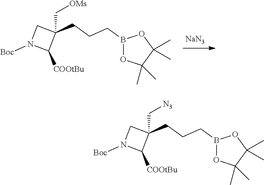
B1(CCCC2(C[OMs])CN([Boc])C2[COOtBu])OC(C)(C)C(C)(C)O1.[NaN3].B1(CCCC2(C[N3])CN([Boc])C2[COOtBu])OC(C)(C)C(C)(C)O1
